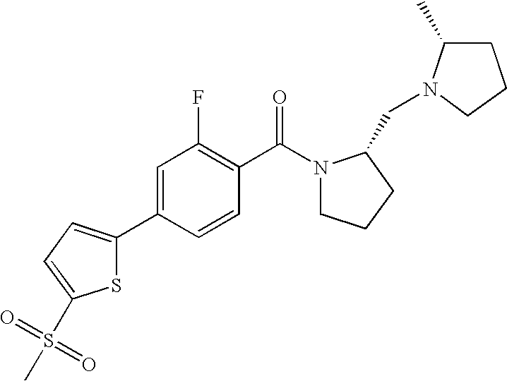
C1=CC(C2=CC=C(S(C)(=O)=O)S2)=CC(F)=C1C(N1CCCC1CN1C(C)CCC1)=O
